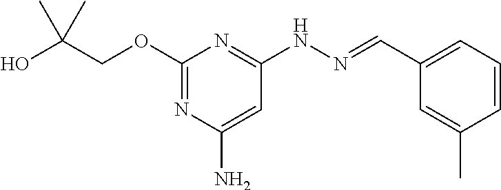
OC(COC1=NC(N)=CC(NN=CC2=CC=CC(C)=C2)=N1)(C)C
